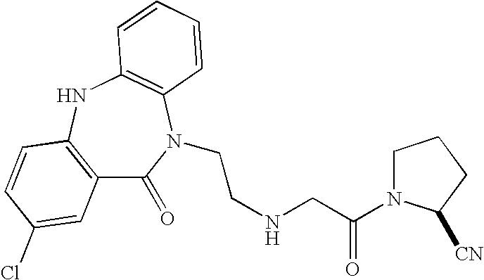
C12=C(NC3=C(N(CCNCC(=O)N4CCCC4[CN])C1=O)C=CC=C3)C=CC(Cl)=C2
